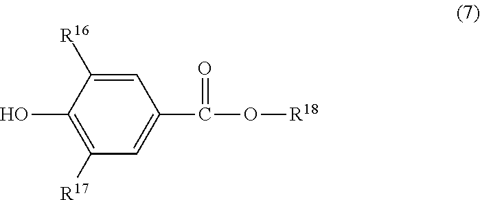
C1=C([R16])C(O)=C([R17])C=C1C(O[R18])=O
